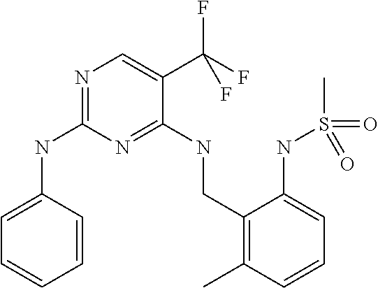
C1=CC(NC2=NC=C(C(F)(F)F)C(NCC3=C(C)C=CC=C3NS(=O)(C)=O)=N2)=CC=C1
